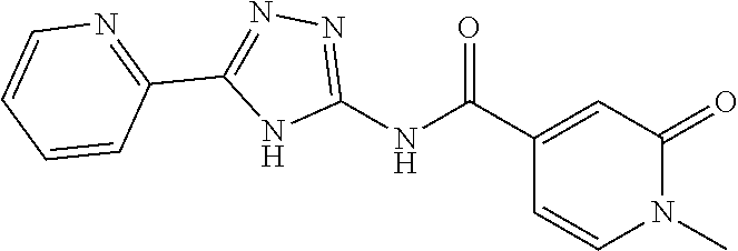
N1(C)C(=O)C=C(C(NC2=NN=C(C3=NC=CC=C3)N2)=O)C=C1
